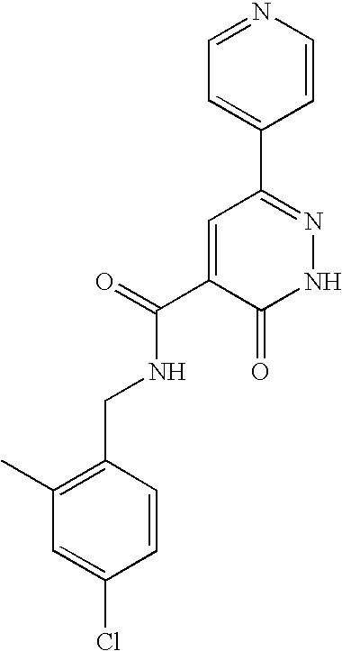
C1=C(C2=NNC(=O)C(C(=O)NCC3=C(C)C=C(Cl)C=C3)=C2)C=CN=C1
